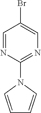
C1=NC(N2C=CC=C2)=NC=C1Br
